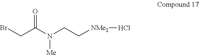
BrCC(N(CC[NMe2]Cl)[Me])=O
